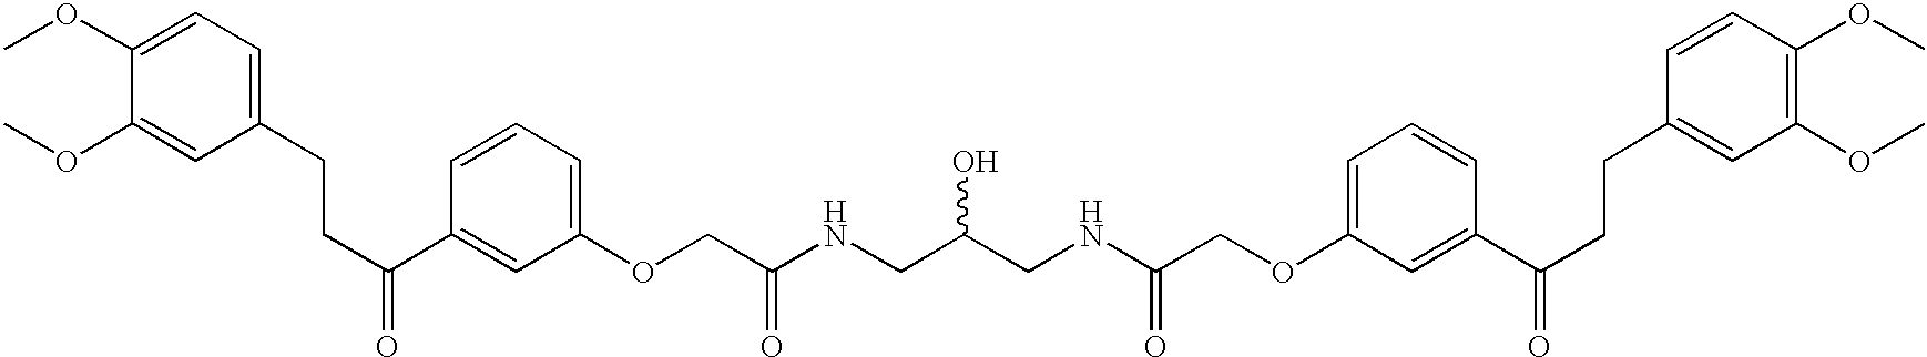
C1(OC)=CC=C(CCC(C2=CC(OCC(NCC(CNC(=O)COC3=CC=CC(C(CCC4=CC(OC)=C(OC)C=C4)=O)=C3)O)=O)=CC=C2)=O)C=C1OC
